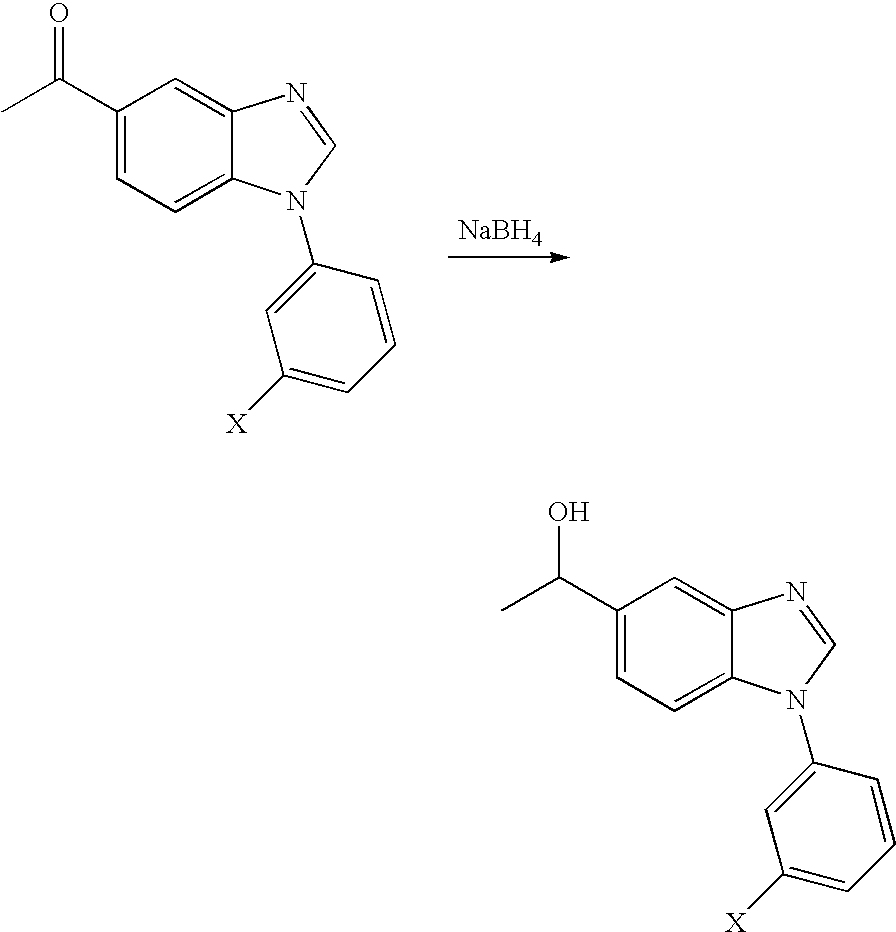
C1(C(C)=O)=CC=C2C(=C1)N=CN2C1=CC([X])=CC=C1.[NaBH4].C1(C(C)O)=CC=C2C(=C1)N=CN2C1=CC([X])=CC=C1
